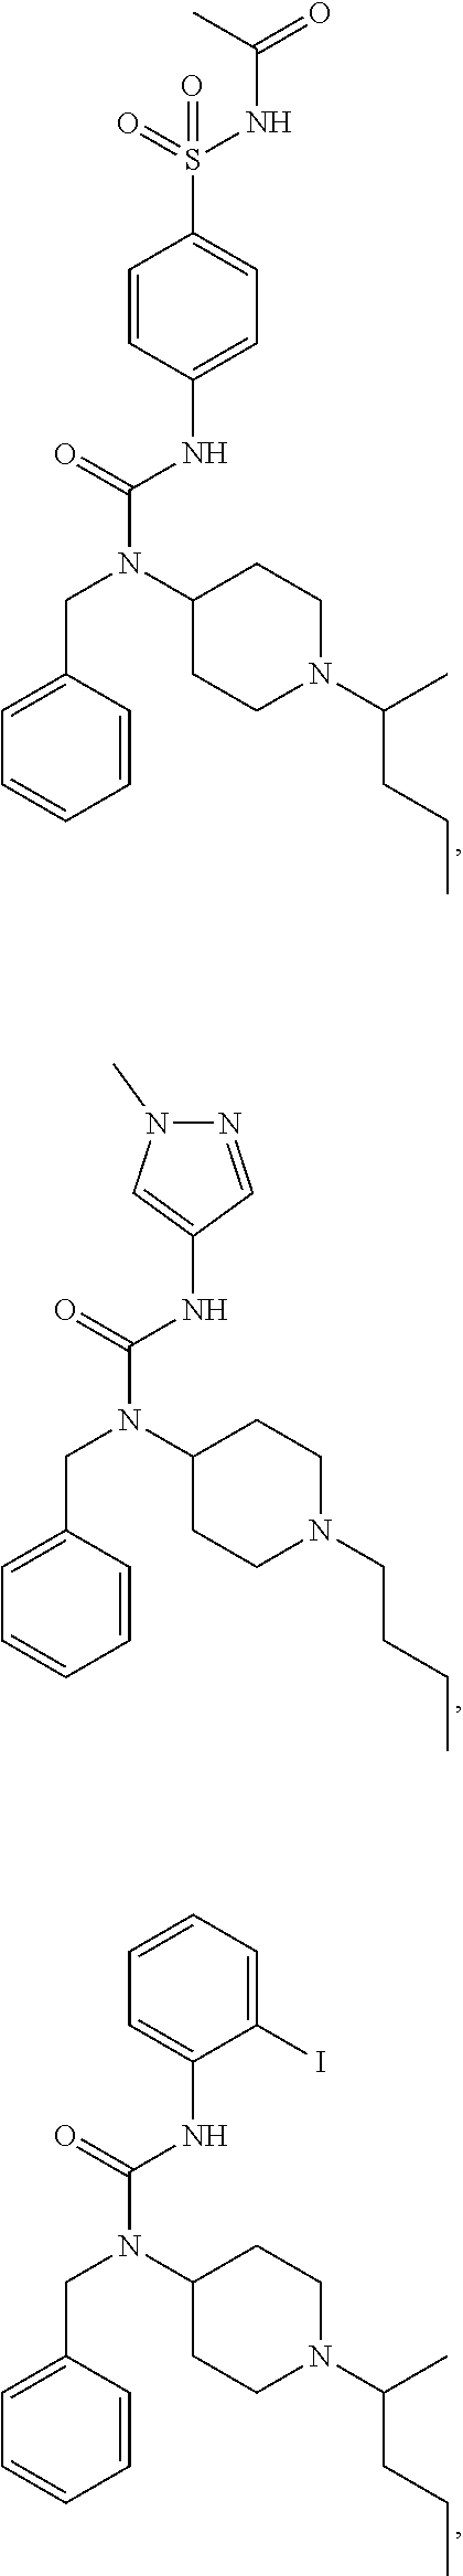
C(N(C(NC1=CC=C(S(=O)(NC(=O)C)=O)C=C1)=O)C1CCN(C(CCC)C)CC1)C1=CC=CC=C1.C(N(C(NC1=CN(C)N=C1)=O)C1CCN(CCCC)CC1)C1=CC=CC=C1.C(N(C(NC1=CC=CC=C1I)=O)C1CCN(C(CCC)C)CC1)C1=CC=CC=C1
